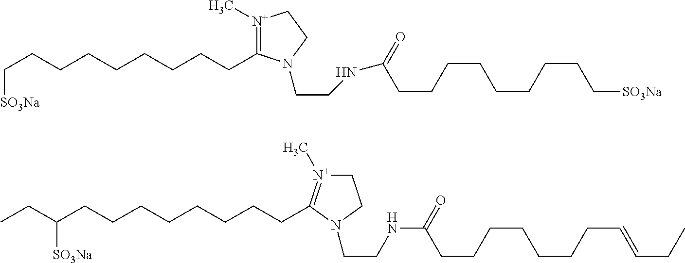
C(CCCCCCCCC1=[N+](C)CCN1CCNC(CCCCCCCCC[SO3Na])=O)[SO3Na].C1[N+](C)=C(CCCCCCCCC(CC)[SO3Na])N(CCNC(=O)CCCCCCCC=CCC)C1
